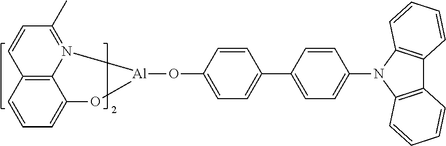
C1=CC(O[Al]2N3=C(C)C=CC4=C3C(=CC=C4)O2)=CC=C1C1=CC=C(N2C3=C(C4=C2C=CC=C4)C=CC=C3)C=C1
